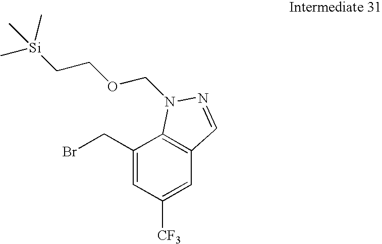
C1(CBr)=CC([CF3])=CC2=C1N(COCC[Si](C)(C)C)N=C2
